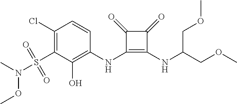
C1(Cl)=C(S(N(OC)C)(=O)=O)C(O)=C(NC2=C(NC(COC)COC)C(=O)C2=O)C=C1
